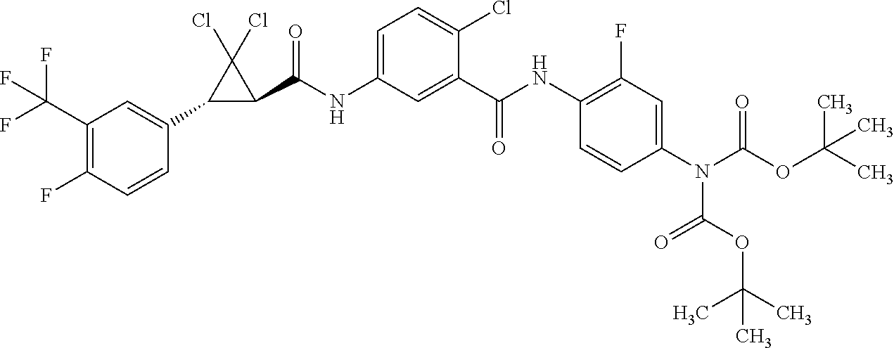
C1(C2=CC(C(F)(F)F)=C(F)C=C2)C(C(NC2=CC=C(Cl)C(C(NC3=C(F)C=C(N(C(OC(C)(C)C)=O)C(OC(C)(C)C)=O)C=C3)=O)=C2)=O)C1(Cl)Cl
